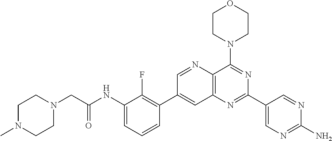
C1(NC(CN2CCN(C)CC2)=O)=CC=CC(C2=CC3=C(N=C2)C(N2CCOCC2)=NC(C2=CN=C(N)N=C2)=N3)=C1F
